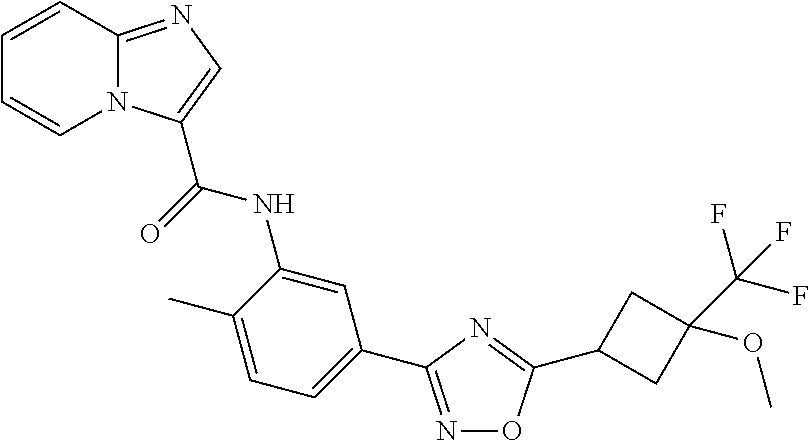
C1=CC2=NC=C(C(=O)NC3=CC(C4=NOC(C5CC(C(F)(F)F)(OC)C5)=N4)=CC=C3C)N2C=C1
